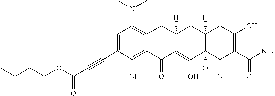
C1=C(C#CC(OCCCC)=O)C(O)=C2C(=C1N(C)C)CC1([H])C(=C(O)C3(O)C([H])(C1)CC(O)=C(C(N)=O)C3=O)C2=O
